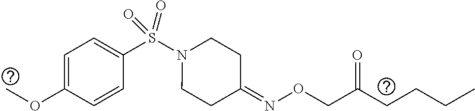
C1=C(OC)C=CC(S(N2CCC(=NOCC(CCCC)=O)CC2)(=O)=O)=C1
